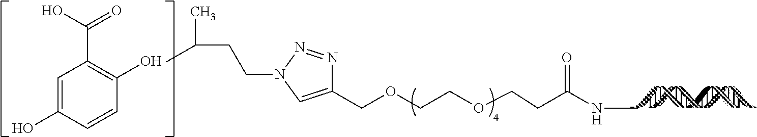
C1(COCCOCCC(NC)=O)=CN(CCC(C)C)N=N1.C1=C(O)C=CC(O)=C1C(O)=O
